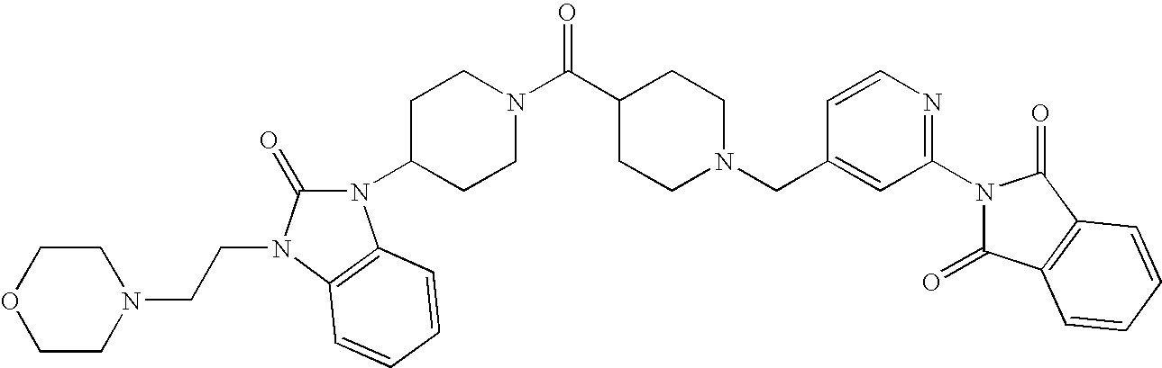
C(N1CCC(C(N2CCC(N3C(=O)N(CCN4CCOCC4)C4=C3C=CC=C4)CC2)=O)CC1)C1=CC(N2C(=O)C3=C(C2=O)C=CC=C3)=NC=C1
